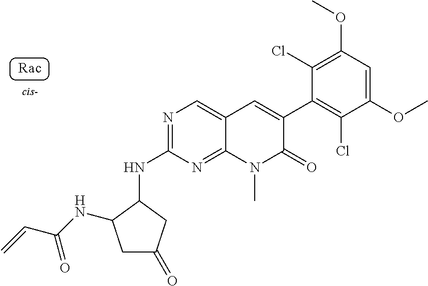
N(C1=NC=C2C(=N1)N(C)C(=O)C(C1=C(Cl)C(OC)=CC(OC)=C1Cl)=C2)C1C(NC(C=C)=O)CC(=O)C1
